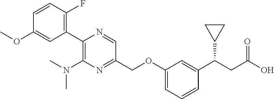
C1(C2=C(N(C)C)N=C(COC3=CC=CC(C(CC(=O)O)C4CC4)=C3)C=N2)=C(F)C=CC(OC)=C1
